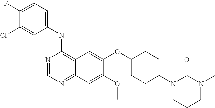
C1(NC2=C3C(=NC=N2)C=C(OC)C(OC2CCC(N4CCCN(C)C4=O)CC2)=C3)=CC=C(F)C(Cl)=C1
